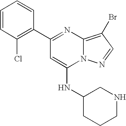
C1(C2=NC3=C(Br)C=NN3C(NC3CCCNC3)=C2)=C(Cl)C=CC=C1
